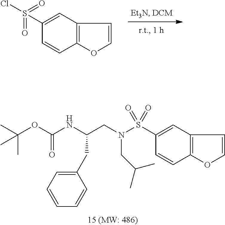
C1=CC2=C(C=C1S(Cl)(=O)=O)C=CO2.CC(OC(NC(CN(S(C1=CC2=C(C=C1)OC=C2)(=O)=O)CC(C)C)CC1=CC=CC=C1)=O)(C)C
